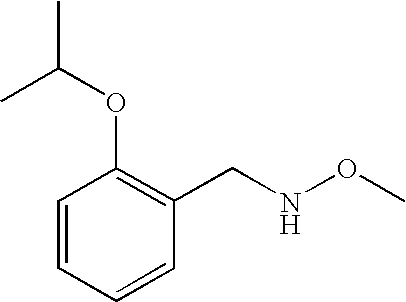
C1=CC=CC(CNOC)=C1OC(C)C
